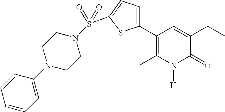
C1(C2=C(C)N([H])C(=O)C(CC)=C2)=CC=C(S(=O)(=O)N2CCN(C3=CC=CC=C3)CC2)S1
